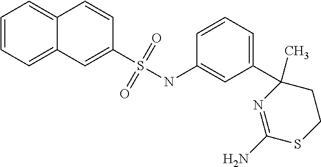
C1=CC=C2C(=C1)C=CC(S(=O)(=O)NC1=CC(C3(C)CCSC(N)=N3)=CC=C1)=C2
